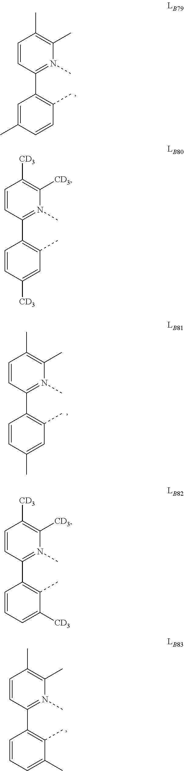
C1=CC(C2=C(C)C=CC(C)=C2)=N(C)C(C)=C1C.C1=CC(C2=C(C)C(C)=CC=C2)=N(C)C(C)=C1C.C1=CC(C2=C(C)C([CD3])=CC=C2)=N(C)C([CD3])=C1[CD3].C1=CC(C2=C(C)C=C(C)C=C2)=N(C)C(C)=C1C.C1=CC(C2=C(C)C=C([CD3])C=C2)=N(C)C([CD3])=C1[CD3]
